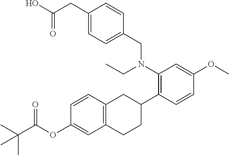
C1(OC(C(C)(C)C)=O)=CC2=C(C=C1)CC(C1=C(N(CC)CC3=CC=C(CC(O)=O)C=C3)C=C(OC)C=C1)CC2
